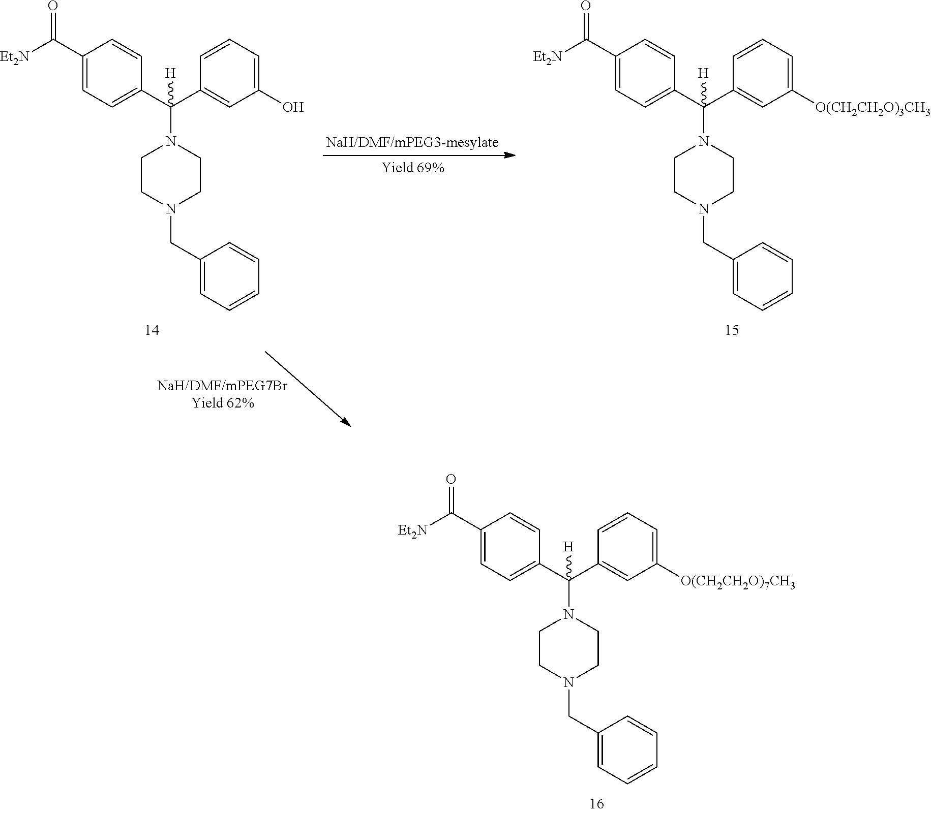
[Et2N]C(C1=CC=C(C(C2=CC([O(CH2CH2O)7CH3])=CC=C2)(N2CCN(CC3=CC=CC=C3)CC2)[H])C=C1)=O.[Et2N]C(C1=CC=C(C(C2=CC(O)=CC=C2)(N2CCN(CC3=CC=CC=C3)CC2)[H])C=C1)=O.[Et2N]C(C1=CC=C(C(C2=CC([O(CH2CH2O)3CH3])=CC=C2)(N2CCN(CC3=CC=CC=C3)CC2)[H])C=C1)=O
